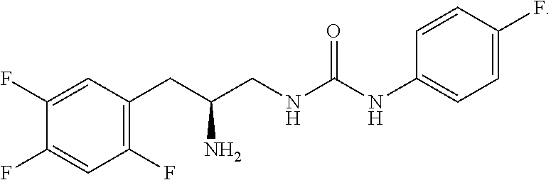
C1(F)=CC(CC(CNC(NC2=CC=C(F)C=C2)=O)N)=C(F)C=C1F
